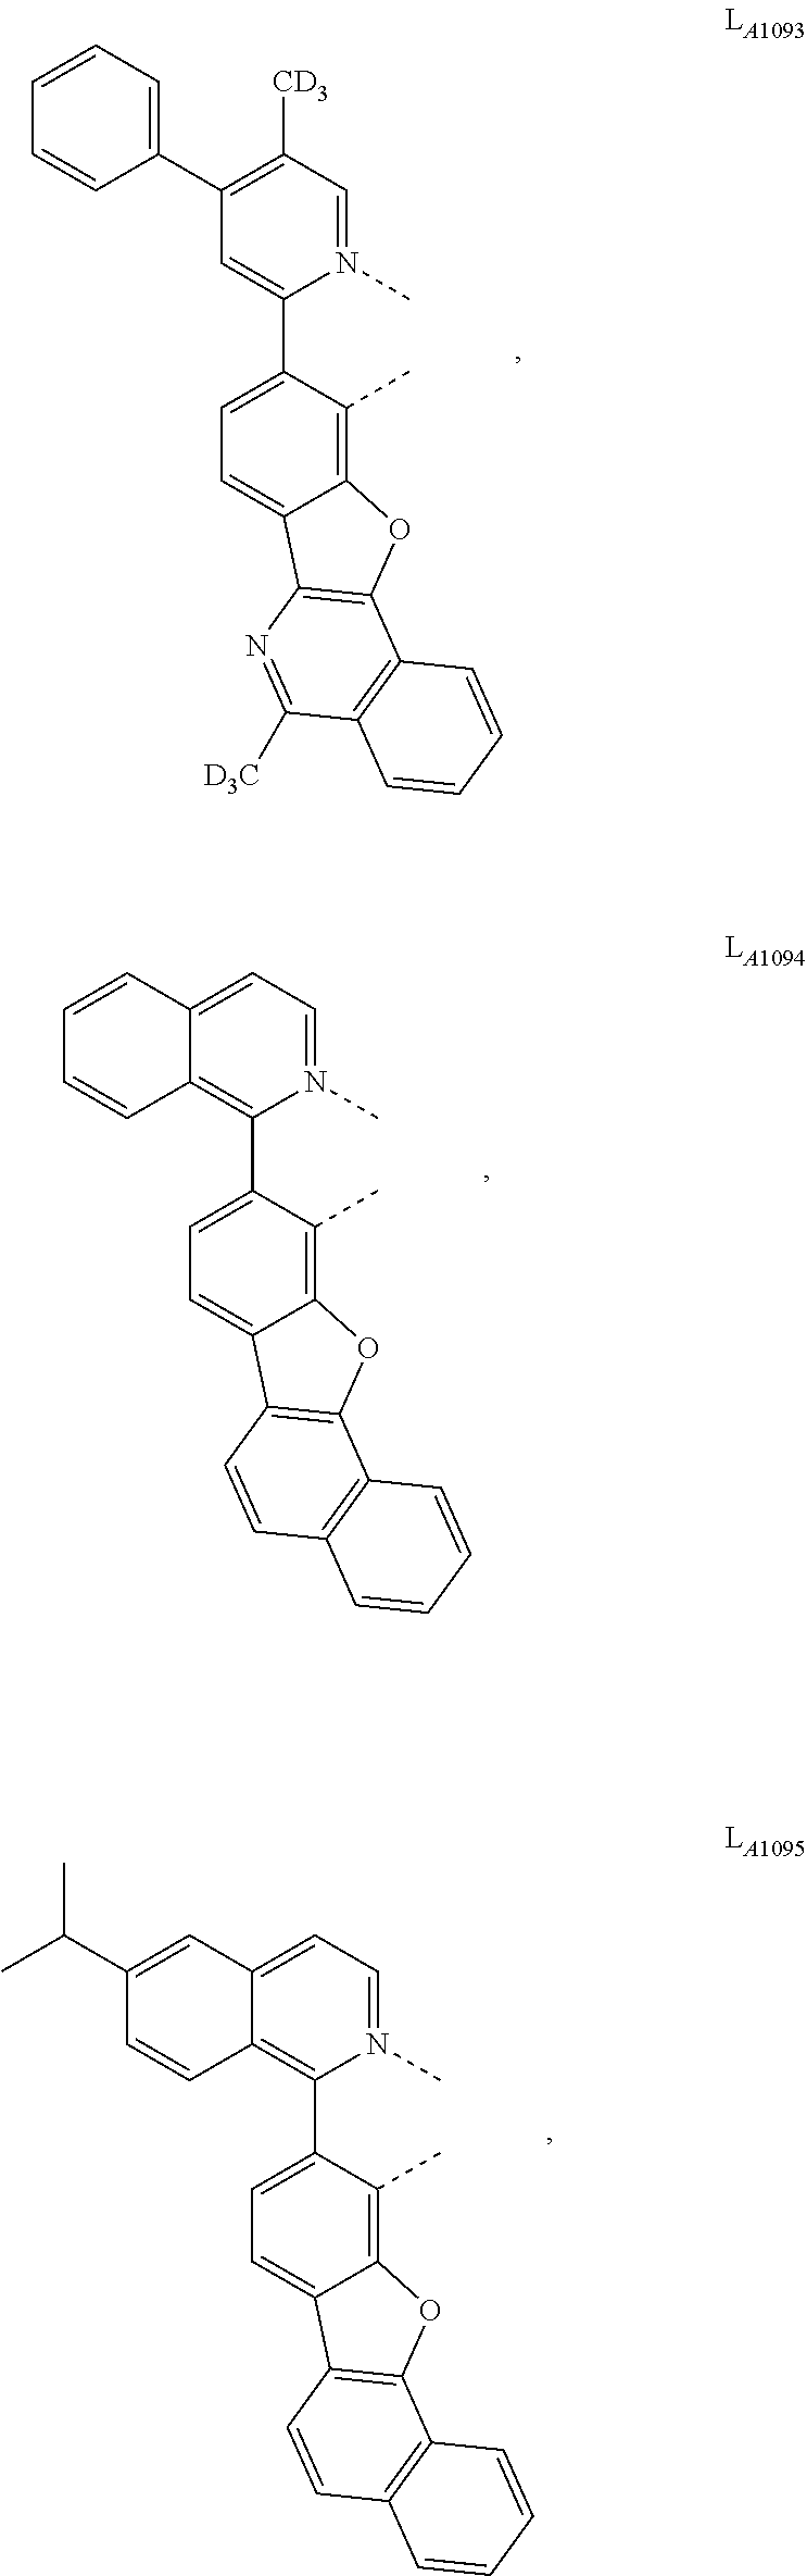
C1(C2=C([CD3])C=N(C)C(C3=CC=C4C(=C3C)OC3=C4N=C([D3C])C4=C3C=CC=C4)=C2)=CC=CC=C1.C12=CC=N(C)C(C3=CC=C4C(=C3C)OC3=C4C=CC4=C3C=CC=C4)=C1C=CC=C2.C12=CC=N(C)C(C3=CC=C4C(=C3C)OC3=C4C=CC4=C3C=CC=C4)=C1C=CC(C(C)C)=C2
